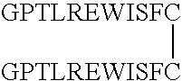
[GPTLREWISFC][GPTLREWISFC]
